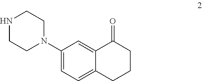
C1(N2CCNCC2)=CC=C2C(=C1)C(=O)CCC2
